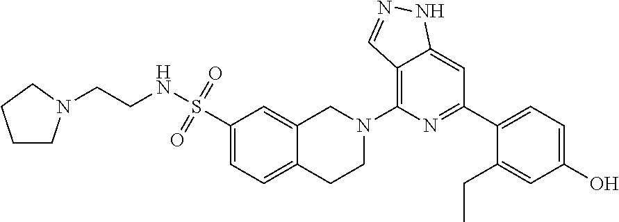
C12=C(N3CC4=CC(S(NCCN5CCCC5)(=O)=O)=CC=C4CC3)N=C(C3=CC=C(O)C=C3CC)C=C1NN=C2
